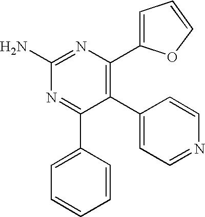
C1(N)=NC(C2=CC=CO2)=C(C2=CC=NC=C2)C(C2=CC=CC=C2)=N1
